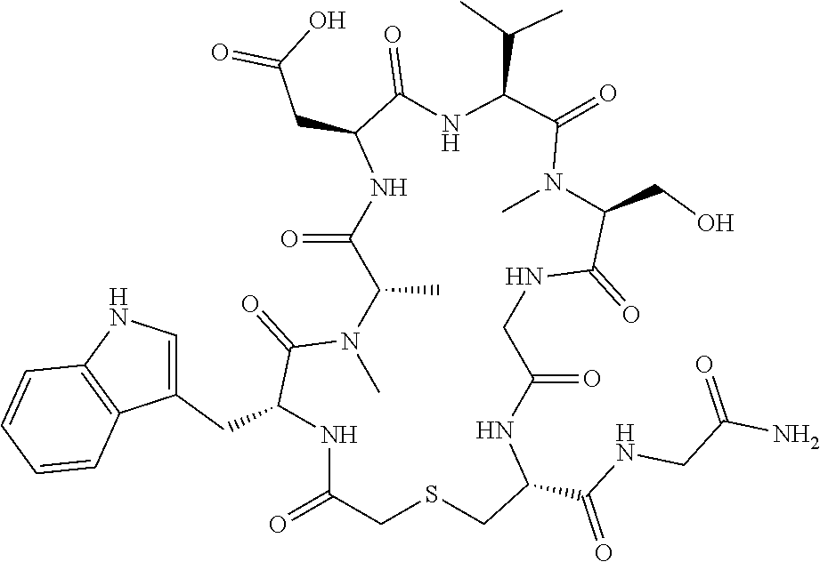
O=C1C(C)N(C)C(=O)C(CC2=CNC3=C2C=CC=C3)NC(=O)CSCC(C(NCC(=O)N)=O)NC(=O)CNC(=O)C(CO)N(C)C(=O)C(C(C)C)NC(=O)C(CC(=O)O)N1
